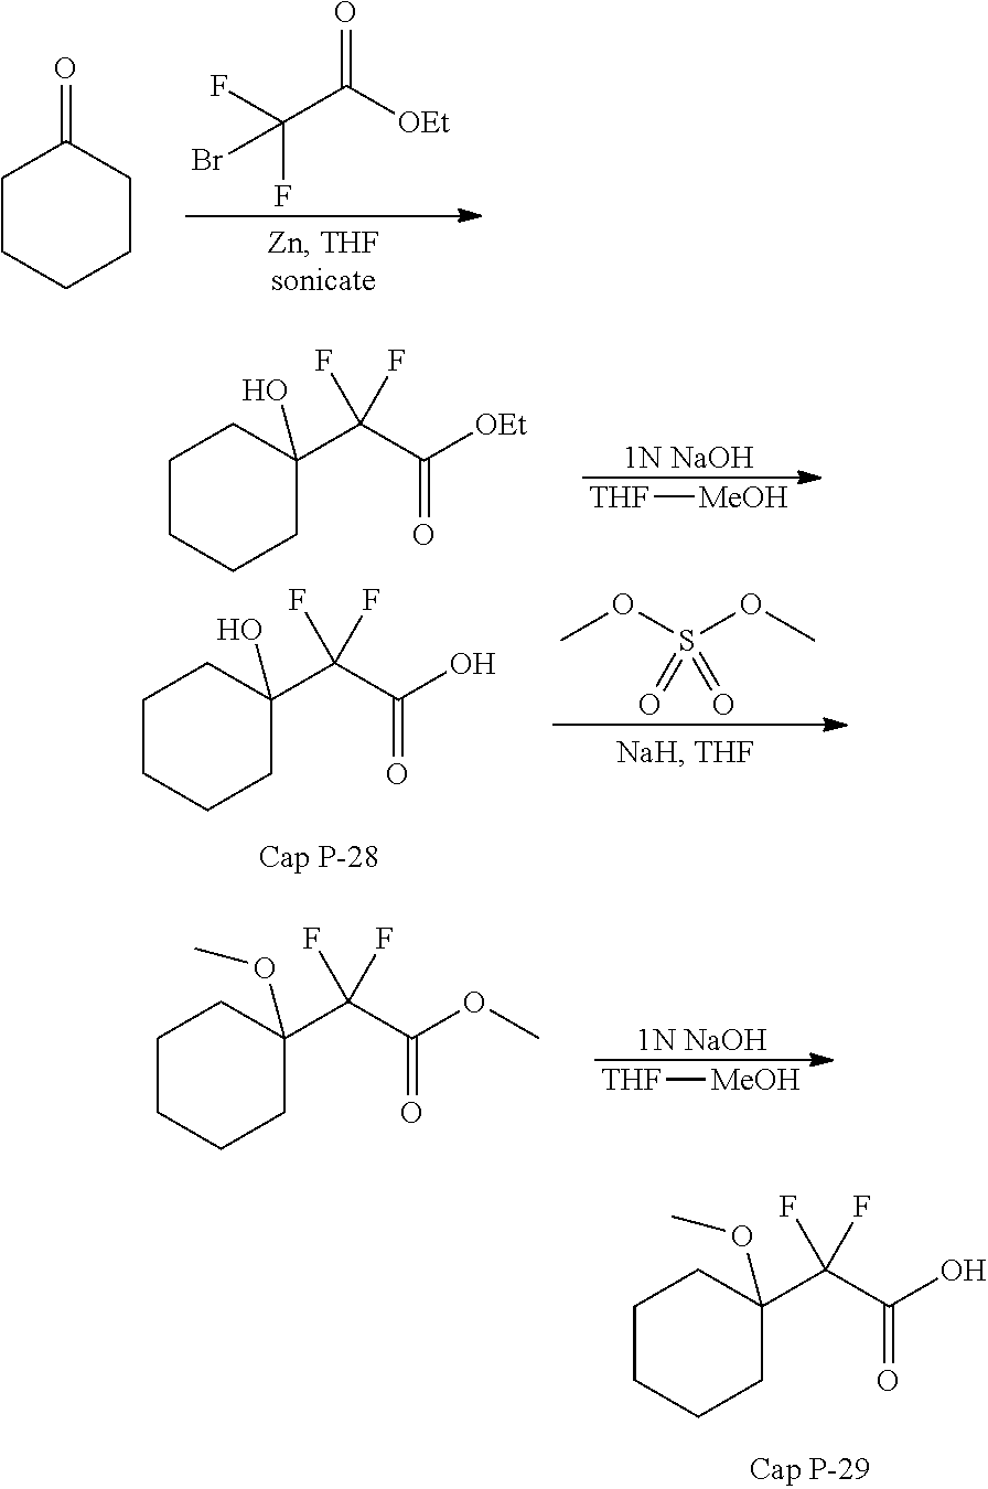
C1CCCCC1=O.FC(C([OEt])=O)(F)Br.C1CCCC(C(C(O)=O)(F)F)(O)C1.COS(OC)(=O)=O.C1CCCC(C(C(O)=O)(F)F)(OC)C1.C1CCCC(C(C([OEt])=O)(F)F)(O)C1.[1N NaOH].[THF][MeOH].C1CCCC(C(C(OC)=O)(F)F)(OC)C1.[1N NaOH].[THF][MeOH]
